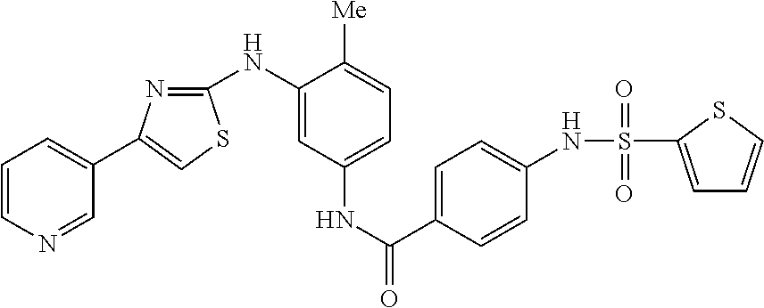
C1=CN=CC(C2=CSC(NC3=CC(NC(=O)C4=CC=C(NS(C5=CC=CS5)(=O)=O)C=C4)=CC=C3[Me])=N2)=C1
